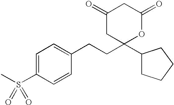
C1(=O)CC(C2CCCC2)(CCC2=CC=C(S(C)(=O)=O)C=C2)OC(=O)C1
